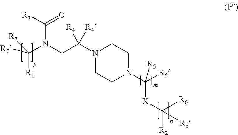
N1(C(CN(C(=O)[R3])C([R7])([R1])[R7])([R4])[R4])CCN(C([R5])([X]C([R2])([R6])[R6])[R5])CC1
